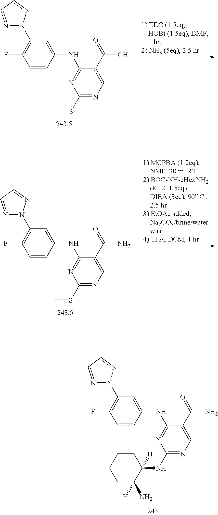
N1=C(NC2=CC(N3N=CC=N3)=C(F)C=C2)C(C(O)=O)=CN=C1SC.N1=C(NC2=CC(N3N=CC=N3)=C(F)C=C2)C(C(N)=O)=CN=C1SC.N1=C(NC2=CC(N3N=CC=N3)=C(F)C=C2)C(C(N)=O)=CN=C1NC1([H])CCCCC1(N)[H]
